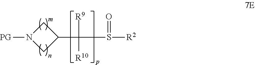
C1N([PG])CC1C(S([R2])=O)([R9])[R10]
